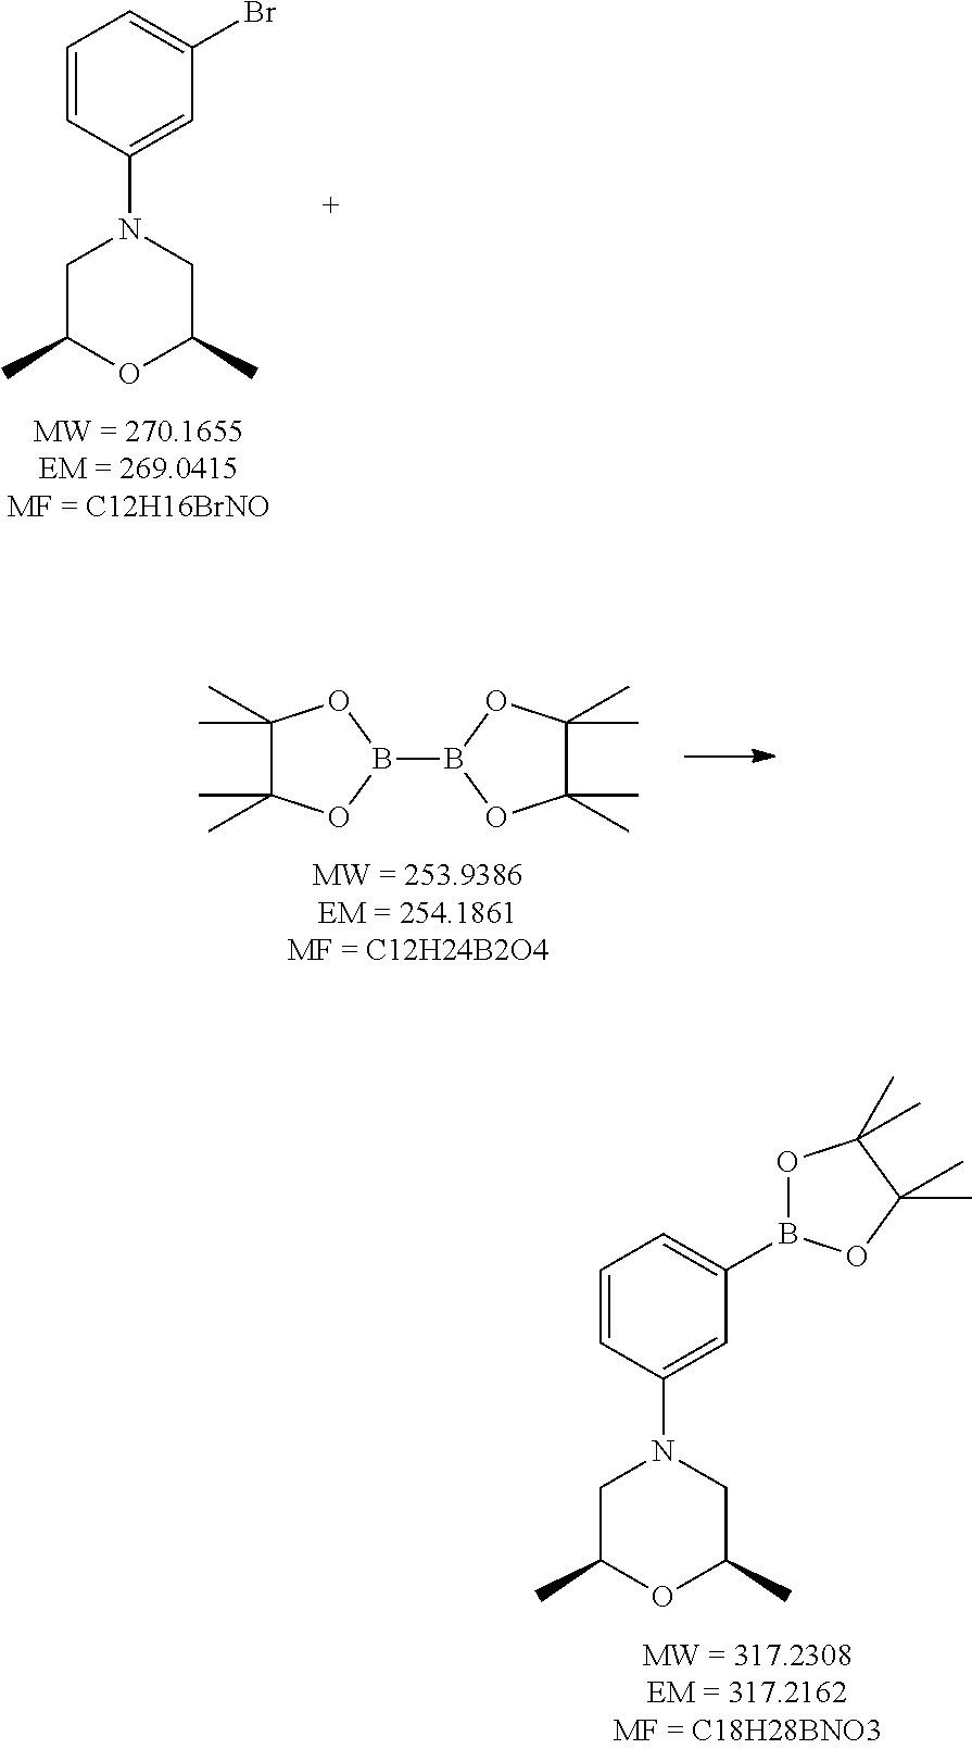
C1C(C)OC(C)CN1C1=CC(Br)=CC=C1.C1(C)(C)C(C)(C)OB(B2OC(C)(C)C(C)(C)O2)O1.C1C(C)OC(C)CN1C1=CC(B2OC(C)(C)C(C)(C)O2)=CC=C1
